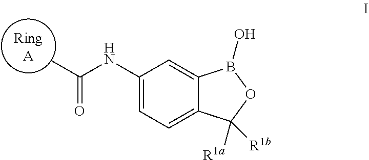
C1(NC(C)=O)=CC=C2C(=C1)B(O)OC2([R1a])[R1b].[RingA]
